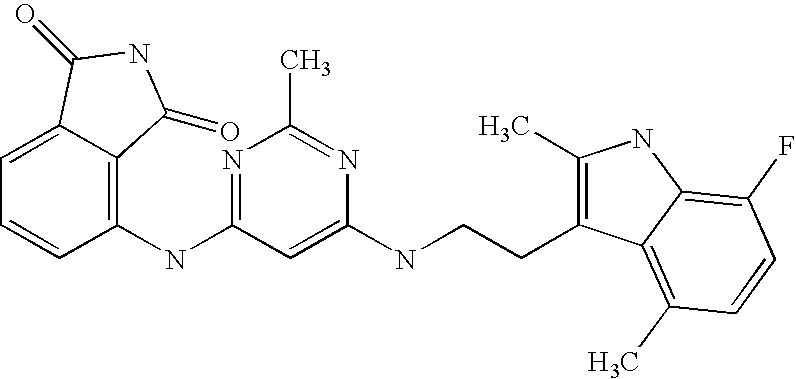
C1(NC2=NC(C)=NC(NCCC3=C(C)NC4=C(F)C=CC(C)=C34)=C2)=C2C(=CC=C1)C(=O)NC2=O
